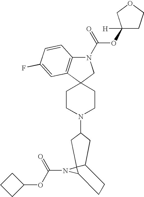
C1CN(C2CC3C4(N(C(=O)OC5CCC5)C4CC3)C2)CCC12CN(C(=O)OC1([H])CCOC1)C1=C2C=C(F)C=C1
